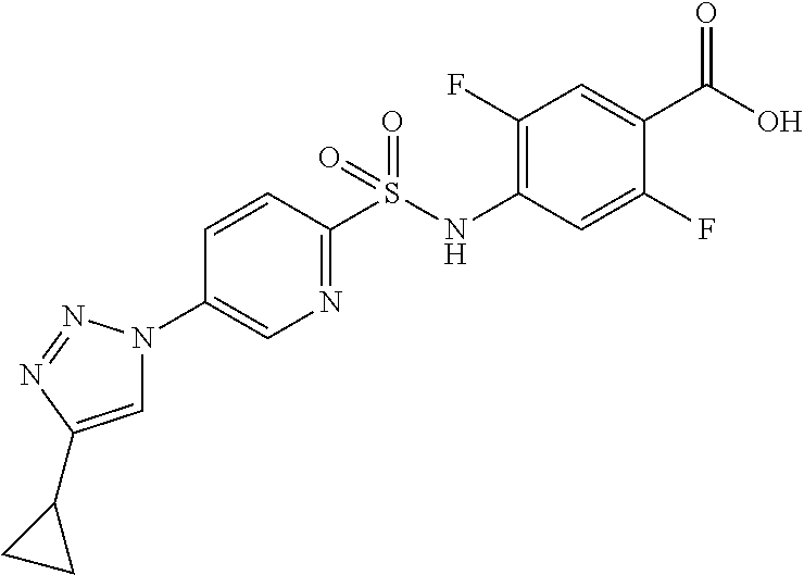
C1=C(C2CC2)N=NN1C1=CN=C(S(NC2=C(F)C=C(C(O)=O)C(F)=C2)(=O)=O)C=C1
